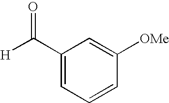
C1(C([H])=O)=CC=CC([OMe])=C1
